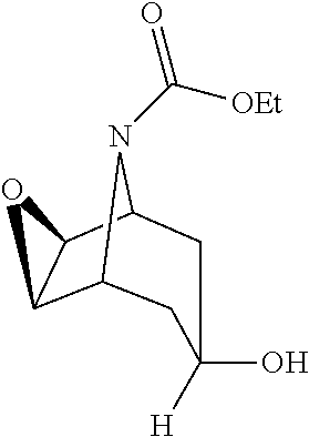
C12C3C(C(N1C([OEt])=O)CC([H])(O)C2)O3
